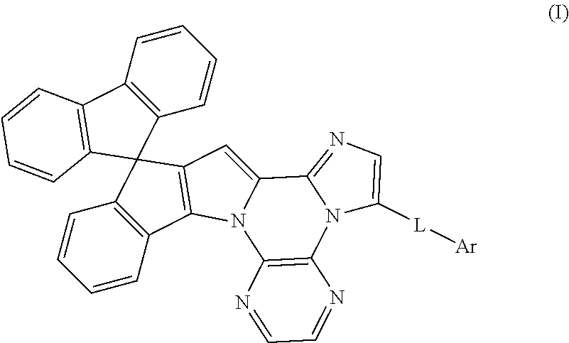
C12=CC3=C(N1C1=C(N4C2=NC=C4[L][Ar])N=CC=N1)C1=C(C32C3=C(C4=C2C=CC=C4)C=CC=C3)C=CC=C1
